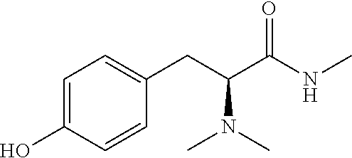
C1=C(O)C=CC(CC(C(NC)=O)N(C)C)=C1
